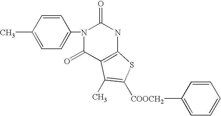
C1=CC(C)=CC=C1N1C(=O)C2=C(NC1=O)SC([COOCH2]C1=CC=CC=C1)=C2C
